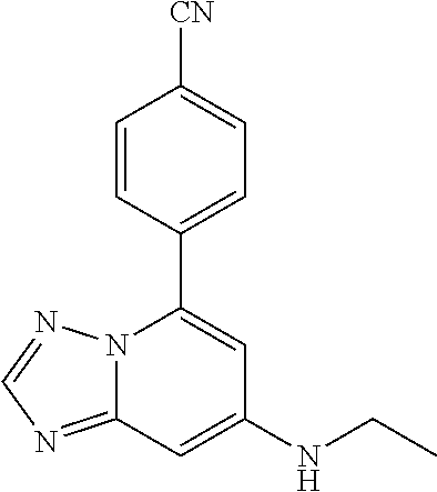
C12=NC=NN1C(C1=CC=C([CN])C=C1)=CC(NCC)=C2
